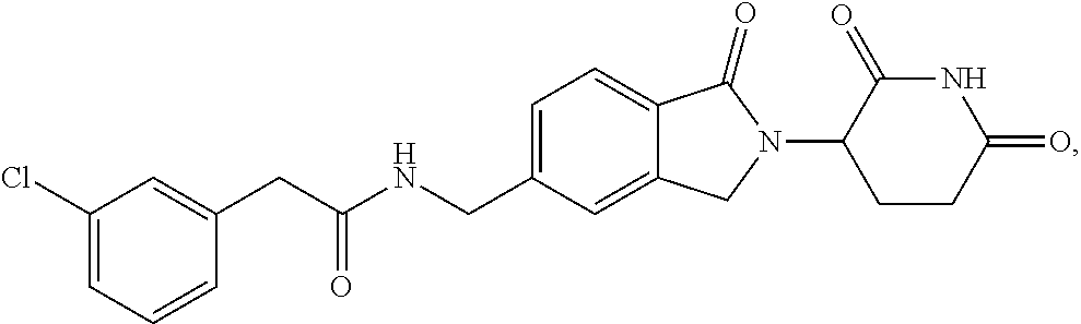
C1=C(CNC(CC2=CC(Cl)=CC=C2)=O)C=C2C(=C1)C(=O)N(C1CCC(=O)NC1=O)C2
